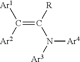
C(=C([R])N([Ar3])[Ar4])([Ar2])[Ar1]
